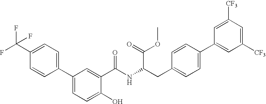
C1=CC(C2=CC=C(O)C(C(=O)NC(CC3=CC=C(C4=CC([CF3])=CC([CF3])=C4)C=C3)C(OC)=O)=C2)=CC=C1C(F)(F)F
